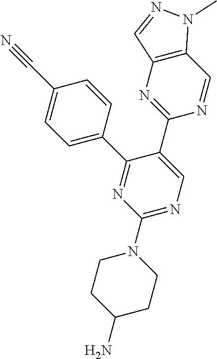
C1(N2CCC(N)CC2)=NC=C(C2=NC3=C(C=N2)N(C)N=C3)C(C2=CC=C(C#N)C=C2)=N1
